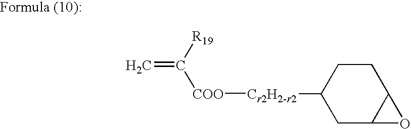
C=C([R19])[COO][Cr2H2-r2]C1CC2C(CC1)O2
